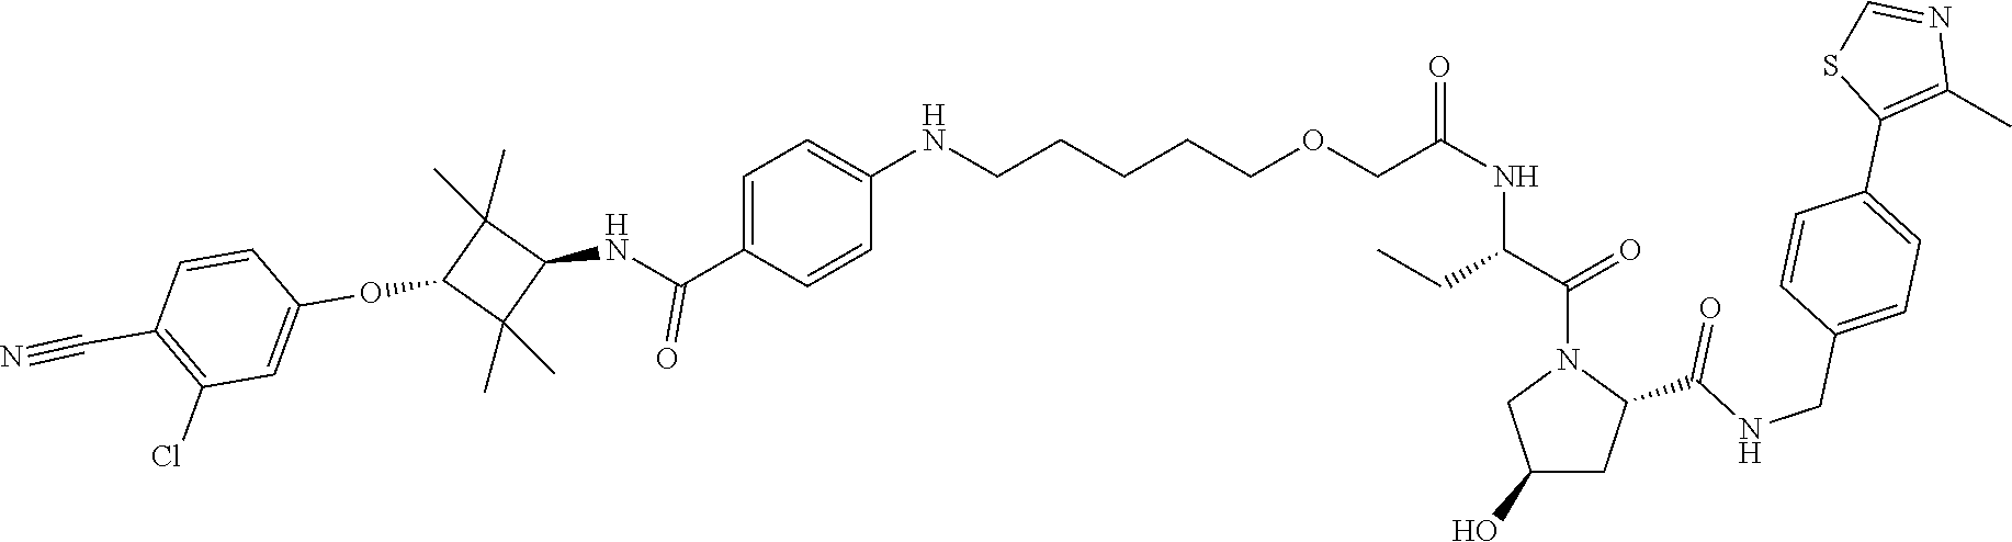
C1(Cl)=C(C#N)C=CC(OC2C(C)(C)C(NC(C3=CC=C(NCCCCCOCC(NC(C(=O)N4CC(O)CC4C(NCC4=CC=C(C5=C(C)N=CS5)C=C4)=O)CC)=O)C=C3)=O)C2(C)C)=C1
